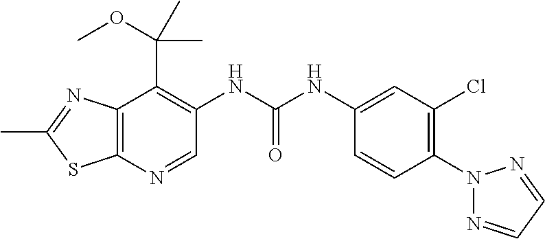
C1=NN(C2=C(Cl)C=C(NC(NC3=C(C(OC)(C)C)C4=C(SC(C)=N4)N=C3)=O)C=C2)N=C1
